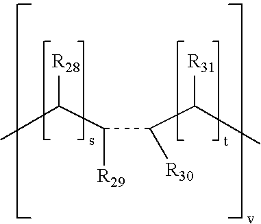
C(C(C(C(C(CC)[R31])[R30])[R29])[R28])C
